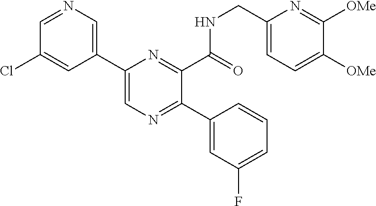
C1(C2=CN=C(C3=CC(F)=CC=C3)C(C(NCC3=CC=C([OMe])C([OMe])=N3)=O)=N2)=CN=CC(Cl)=C1
